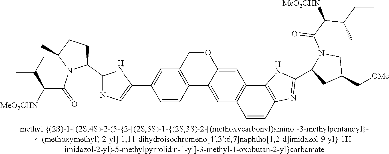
O1CC2=C(C3=CC4=C(C=C13)C1=C(C=C4)N=C(C3N(C(=O)C(C(C)CC)[MeO2CHN])CC(C[OMe])C3)N1)C=CC(C1=CN=C(C3CCC(C)N3C(C([MeO2CHN])C(C)C)=O)N1)=C2
